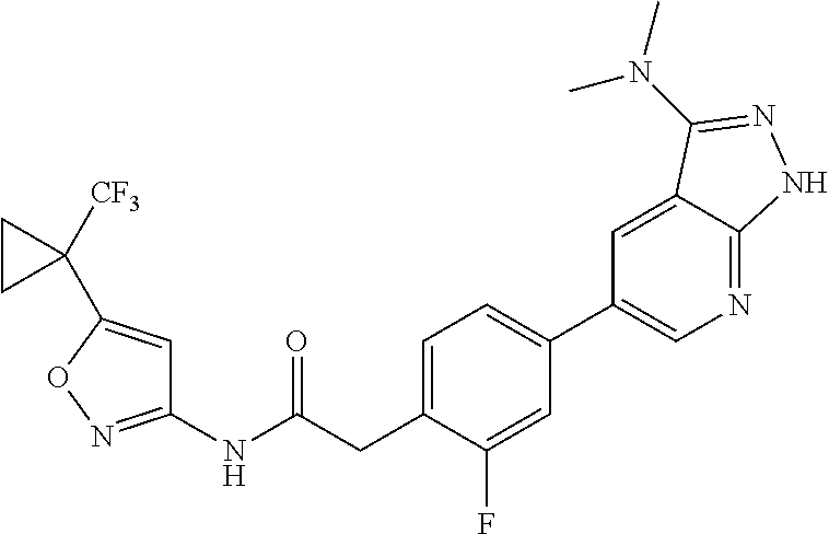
C1=C(CC(NC2=NOC(C3([CF3])CC3)=C2)=O)C(F)=CC(C2=CN=C3C(=C2)C(N(C)C)=NN3)=C1
